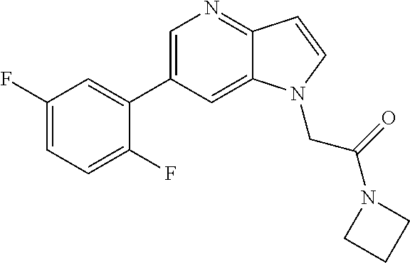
C1=C(C2=CC(F)=CC=C2F)C=C2C(=N1)C=CN2CC(N1CCC1)=O
